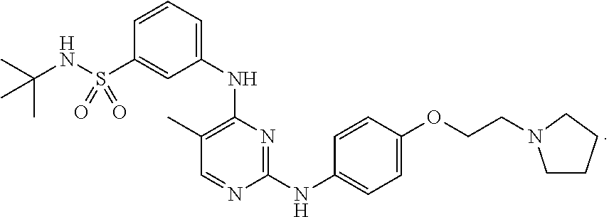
CC(C)(NS(C1=CC(NC2=C(C)C=NC(NC3=CC=C(OCCN4CCCC4)C=C3)=N2)=CC=C1)(=O)=O)C
